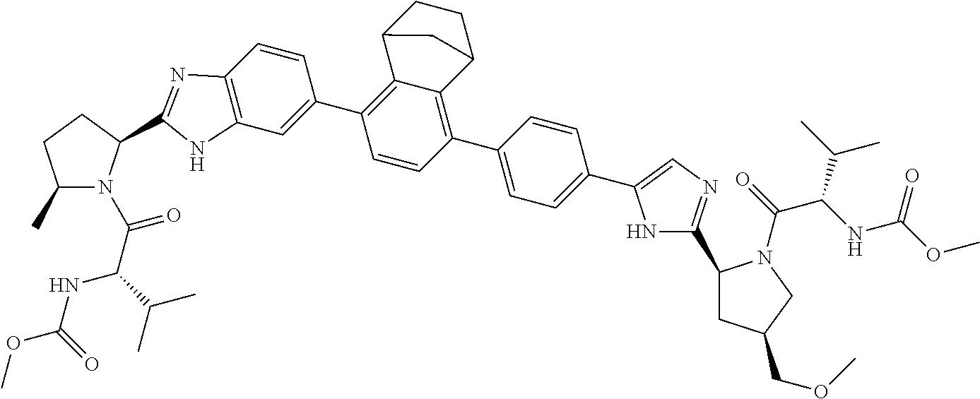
C1CC2C3=C(C4=CC5=C(C=C4)N=C(C4N(C(=O)C(NC(OC)=O)C(C)C)C(C)CC4)N5)C=CC(C4=CC=C(C5=CN=C(C6CC(COC)CN6C(C(NC(=O)OC)C(C)C)=O)N5)C=C4)=C3C1C2
